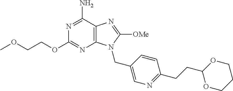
N1=C(N)C2=C(N=C1OCCOC)N(CC1=CN=C(CCC3OCCCO3)C=C1)C([OMe])=N2
